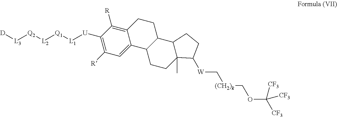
[L1]([U]C1=C([R])C=C2C(=C1[R])CCC1C2CCC2(C)C1CCC2[W]C[(CH2)k]COC([CF3])([CF3])[CF3])[Q1][L2][Q2][L3][D]
